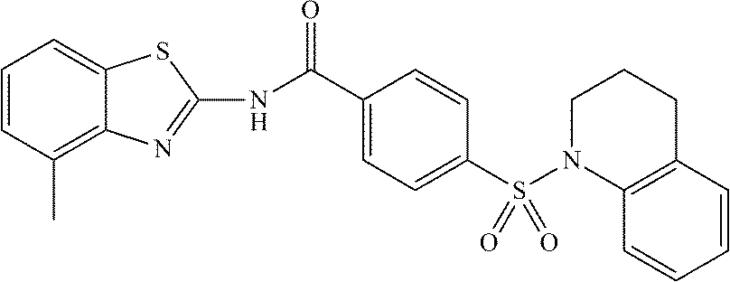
C1=CC(C(NC2=NC3=C(C)C=CC=C3S2)=O)=CC=C1S(N1CCCC2=C1C=CC=C2)(=O)=O
